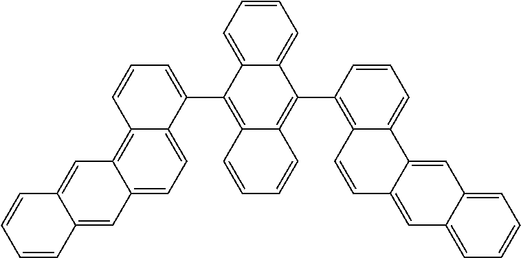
C1=CC=C(C2=C3C=CC=CC3=C(C3=C4C(=CC=C3)C3=CC5=CC=CC=C5C=C3C=C4)C3=CC=CC=C23)C2=CC=C3C(=C12)C=C1C=CC=CC1=C3
